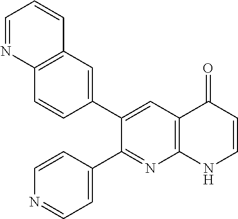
C12=C(C=C(C3=CC4=C(N=C3C3=CC=NC=C3)NC=CC4=O)C=C1)C=CC=N2
